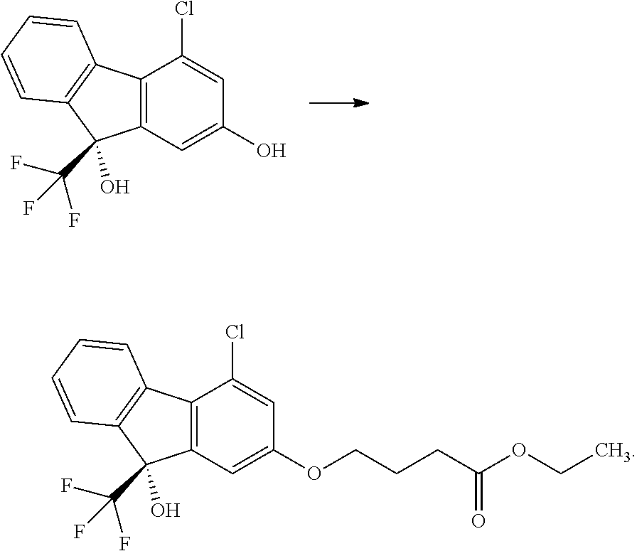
C12=C(C=C(O)C=C1Cl)C(O)(C(F)(F)F)C1=C2C=CC=C1.C12=C(C=C(OCCCC(OCC)=O)C=C1Cl)C(O)(C(F)(F)F)C1=C2C=CC=C1
